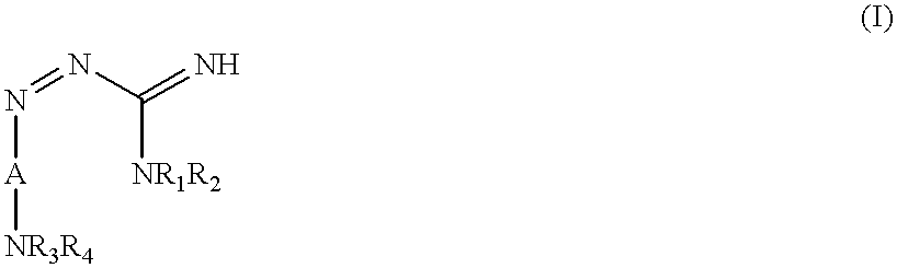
N(=NC([NR1R2])=N)[A][NR3R4]
